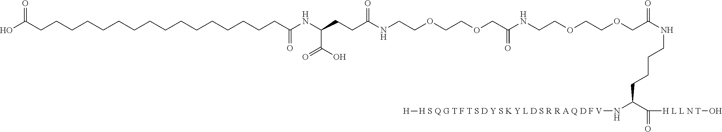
C(NC(COCCOCCNC(COCCOCCNC(CCC(NC(CCCCCCCCCCCCCCCCC(O)=O)=O)C(O)=O)=O)=O)=O)CCCC(N[H S Q G T F T S D Y S K Y L D S R R A Q D F V][H])C([H L L N T]O)=O
